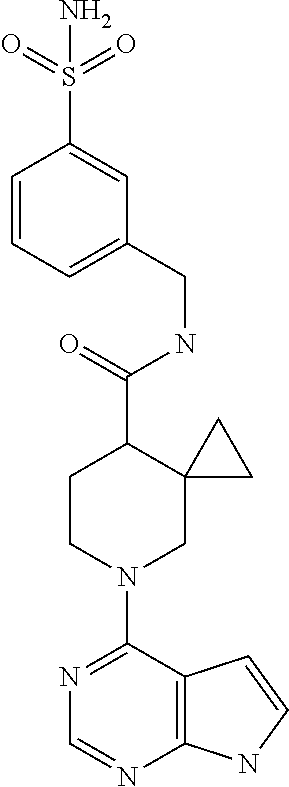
N1=C(N2CC3(C(C(=O)NCC4=CC=CC(S(=O)(=O)N)=C4)CC2)CC3)C2=C(N=C1)NC=C2
